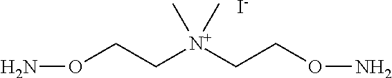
NOCC[N+](CCON)(C)C.[I-]
